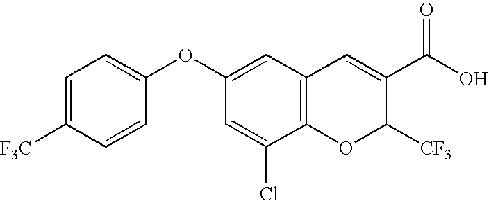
C12=C(C=C(OC3=CC=C([F3C])C=C3)C=C1Cl)C=C(C(O)=O)C([CF3])O2
